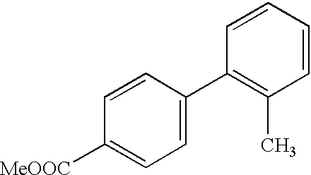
C1(C2=CC=C([MeOOC])C=C2)=C(C)C=CC=C1
